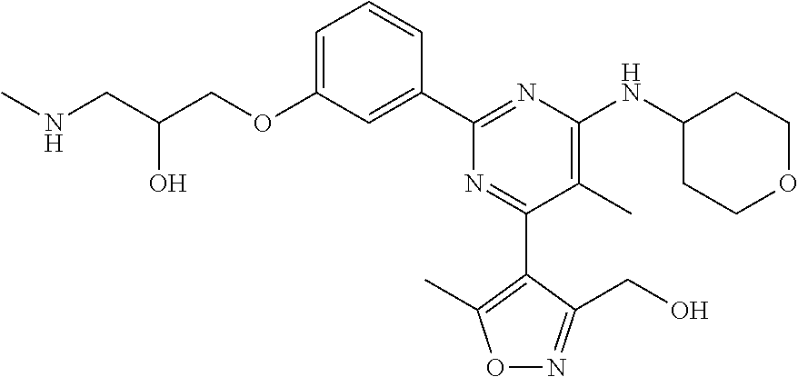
C1=C(OCC(CNC)O)C=C(C2=NC(NC3CCOCC3)=C(C)C(C3=C(C)ON=C3CO)=N2)C=C1
